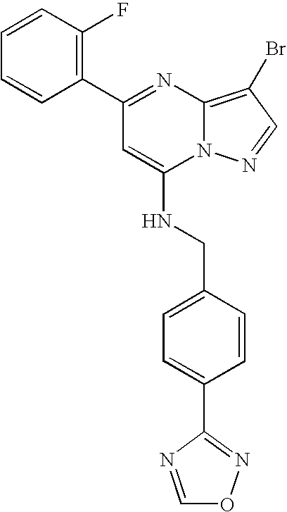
C1(C2=NC3=C(Br)C=NN3C(NCC3=CC=C(C4=NOC=N4)C=C3)=C2)=C(F)C=CC=C1
